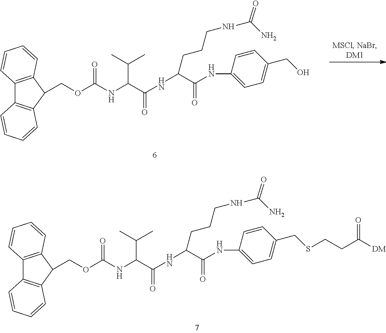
C12=C(C(COC(NC(C(NC(C(NC3=CC=C(CSCCC([DM])=O)C=C3)=O)CCCNC(N)=O)=O)C(C)C)=O)C3=C1C=CC=C3)C=CC=C2.C12=C(C(COC(NC(C(NC(C(NC3=CC=C(CO)C=C3)=O)CCCNC(N)=O)=O)C(C)C)=O)C3=C1C=CC=C3)C=CC=C2
